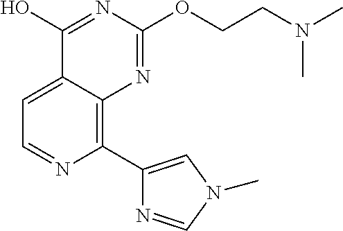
C1=C2C(=C(C3=CN(C)C=N3)N=C1)N=C(OCCN(C)C)N=C2O
